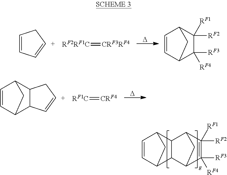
C12C([RF3])([RF4])=C([RF2])([RF1])C(C1)C1C2C2C=CC1C2.C1=CC=[C+]C1.[RF2RF1C]=[CRF3RF4].C1=CC2C([RF3])([RF4])C([RF2])([RF1])C1C2.[D].C12C(C=[C+]C1)C1C=CC2C1.[RF1C]=[CRF4].[D]
